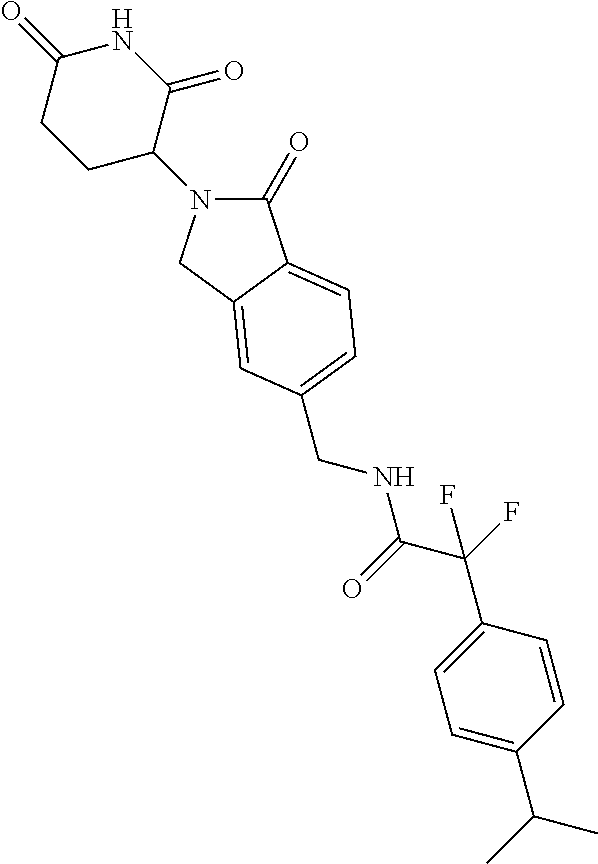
C1(=O)N(C2C(=O)NC(=O)CC2)CC2=CC(CNC(C(F)(C3=CC=C(C(C)C)C=C3)F)=O)=CC=C12
